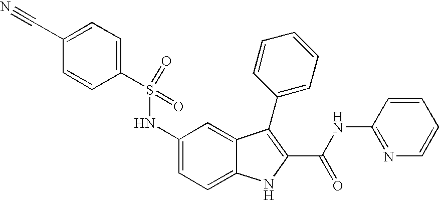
C1(S(NC2=CC=C3C(=C2)C(C2=CC=CC=C2)=C(C(NC2=NC=CC=C2)=O)N3)(=O)=O)=CC=C(C#N)C=C1
